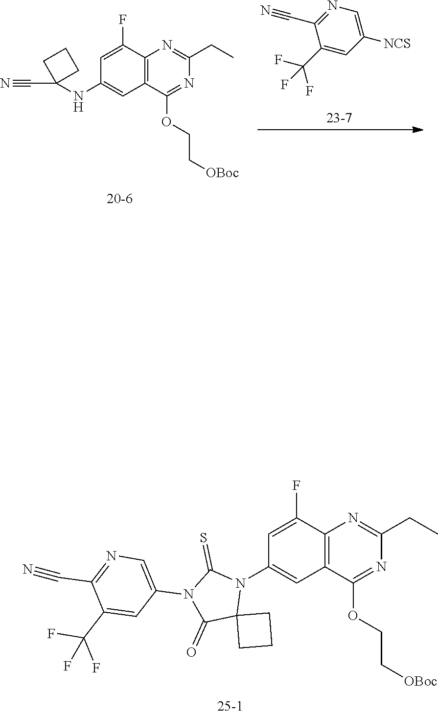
C1(C(F)(F)F)=CC([NCS])=CN=C1C#N.C1(NC2=CC3=C(C(F)=C2)N=C(CC)N=C3OCC[OBoc])(C#N)CCC1.N1(C2=CC3=C(C(F)=C2)N=C(CC)N=C3OCC[OBoc])C(=S)N(C2=CN=C(C#N)C(C(F)(F)F)=C2)C(=O)C12CCC2
